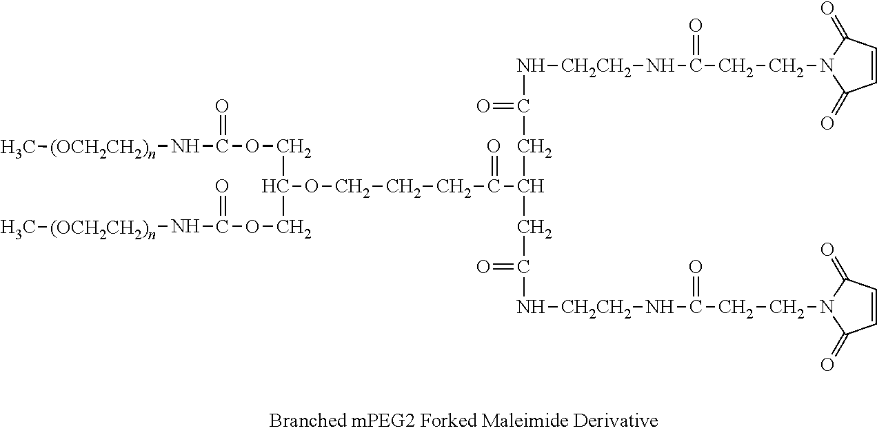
C(C(N[CH2CH2]NC(CC(CC(=O)N[CH2CH2]NC(=O)CCN1C(=O)C=CC1=O)C(CCCOC(COC(N[(OCH2CH2)n]C)=O)COC(N[(OCH2CH2)n]C)=O)=O)=O)=O)CN1C(=O)C=CC1=O
